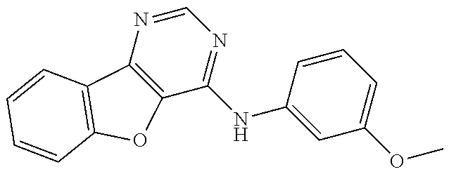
C12=C(N=CN=C1NC1=CC(OC)=CC=C1)C1=C(O2)C=CC=C1
